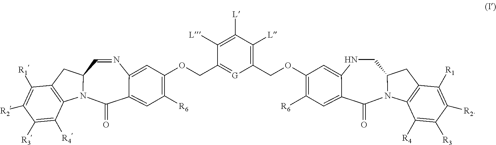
N1=CC2N(C(=O)C3=CC([R6])=C(OCC4=[G]C(COC5=C([R6])C=C6C(=O)N7C(CNC6=C5)CC5=C7C([R4])=C([R3])C([R2])=C5[R1])=C([L])C([L])=C4[L])C=C13)C1=C(C2)C([R1])=C([R2])C([R3])=C1[R4]
